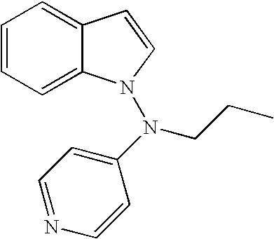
C1=CC=C2C(=C1)C=CN2N(C1=CC=NC=C1)CCC
